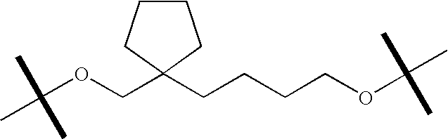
C(OCC1(CCCCOC(C)(C)C)CCCC1)(C)(C)C
